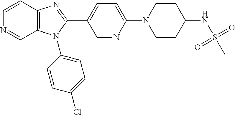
C1=NC(N2CCC(NS(C)(=O)=O)CC2)=CC=C1C1=NC2=C(N1C1=CC=C(Cl)C=C1)C=NC=C2
